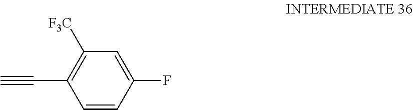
C1=CC(F)=CC([F3C])=C1C#C
